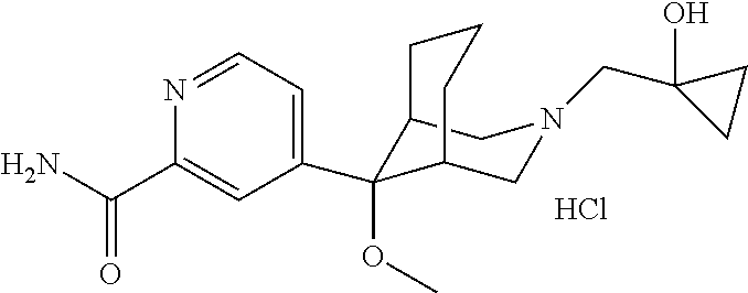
C12C(C3=CC=NC(C(=O)N)=C3)(OC)C(CN(CC3(O)CC3)C1)CCC2.Cl
